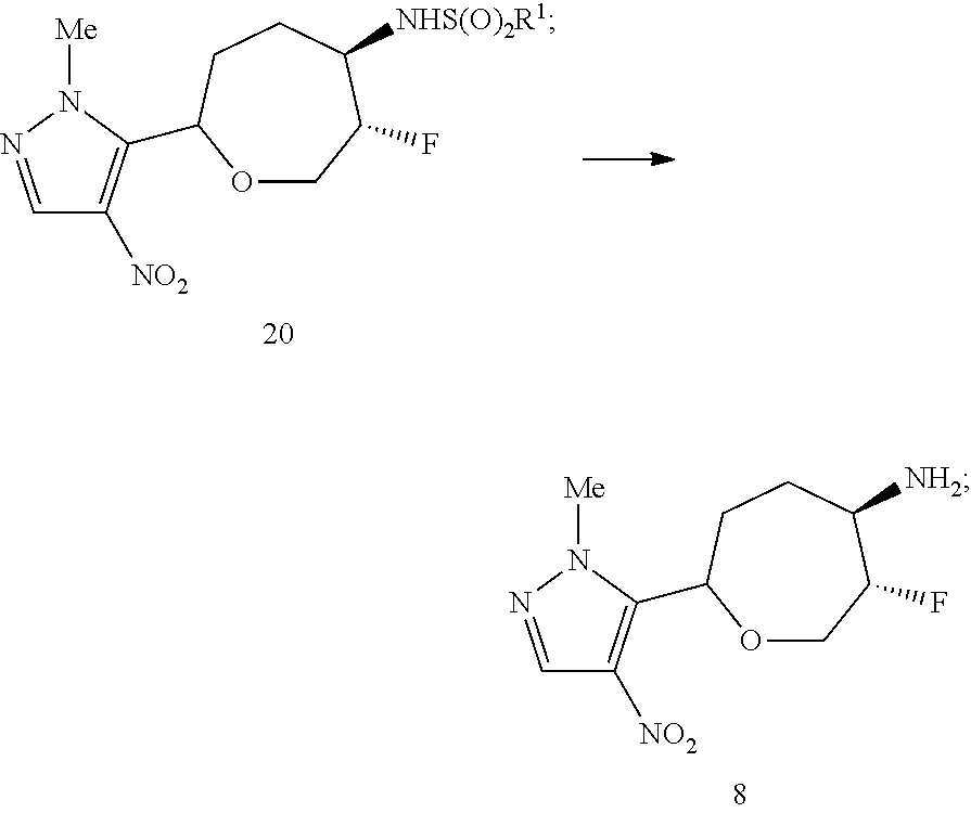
C1=NN([Me])C(C2OCC(F)C([NH2])CC2)=C1[NO2].C1=NN([Me])C(C2OCC(F)C([NHS(O)2R1])CC2)=C1[NO2]
